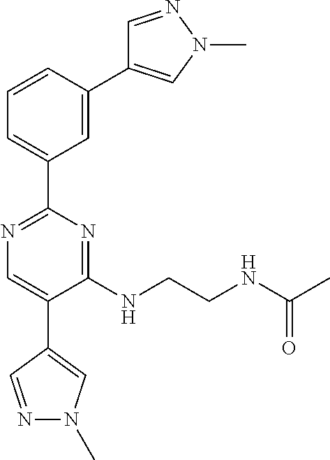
N1=C(C2=CC=CC(C3=CN(C)N=C3)=C2)N=C(NCCNC(C)=O)C(C2=CN(C)N=C2)=C1
